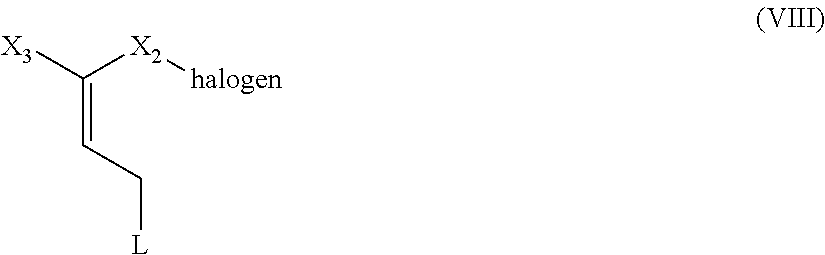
C(=C([X3])[X2][halogen])C[L]
